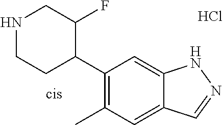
C1(C2C(F)CNCC2)=C(C)C=C2C(=C1)NN=C2.Cl
